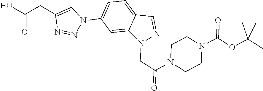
OC(CC1=CN(C2=CC=C3C(=C2)N(CC(=O)N2CCN(C(OC(C)(C)C)=O)CC2)N=C3)N=N1)=O
